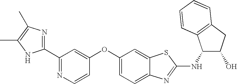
N1=C(C2=NC(C)=C(C)N2)C=C(OC2=CC=C3C(=C2)SC(NC2C(O)CC4=C2C=CC=C4)=N3)C=C1
